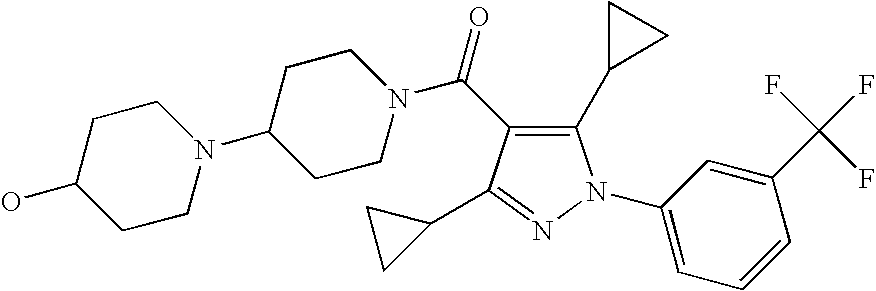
C(=O)(N1CCC(N2CCC(O)CC2)CC1)C1=C(C2CC2)N(C2=CC=CC(C(F)(F)F)=C2)N=C1C1CC1
